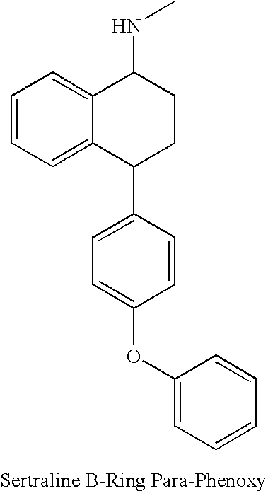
C1=CC=C2C(=C1)C(NC)CCC2C1=CC=C(OC2=CC=CC=C2)C=C1
